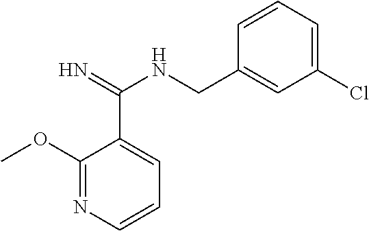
C1(OC)=NC=CC=C1C(=N)NCC1=CC(Cl)=CC=C1
